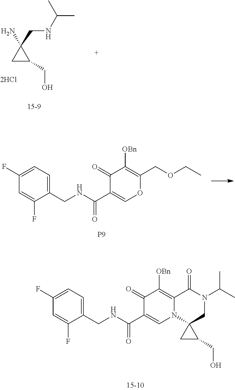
C1(CNC(C)C)(N)CC1CO.C1(CNC(C2=COC(COCC)=C([OBn])C2=O)=O)=CC=C(F)C=C1F.[P9].C1(CNC(C2=CN3C(=C([OBn])C2=O)C(=O)N(C(C)C)CC32CC2CO)=O)=CC=C(F)C=C1F
